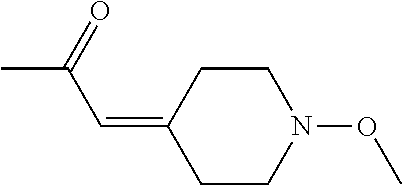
C1CN(OC)CCC1=CC(C)=O
